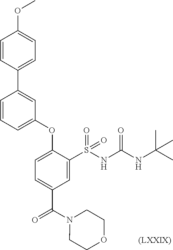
C1(OC)=CC=C(C2=CC(OC3=CC=C(C(=O)N4CCOCC4)C=C3S(NC(NC(C)(C)C)=O)(=O)=O)=CC=C2)C=C1.[(LXXIX)]
